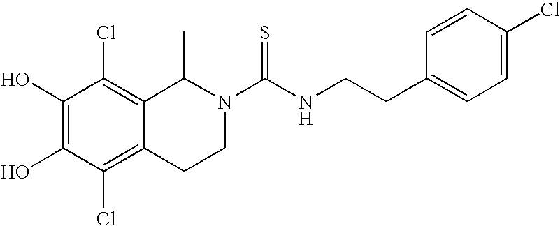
C1(O)=C(O)C(Cl)=C2C(=C1Cl)C(C)N(C(NCCC1=CC=C(Cl)C=C1)=S)CC2
